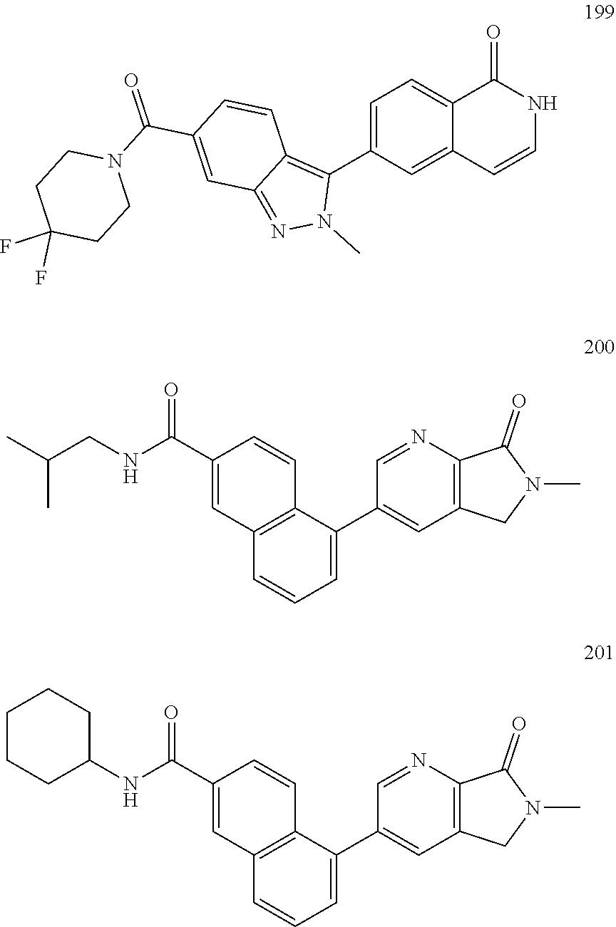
C1=C2C(=O)NC=CC2=CC(C2=C3C(=NN2C)C=C(C(N2CCC(F)(F)CC2)=O)C=C3)=C1.N1(C)C(=O)C2=C(C=C(C3=CC=CC4=C3C=CC(C(NCC(C)C)=O)=C4)C=N2)C1.C1=NC2=C(C=C1C1=CC=CC3=C1C=CC(C(NC1CCCCC1)=O)=C3)CN(C)C2=O
